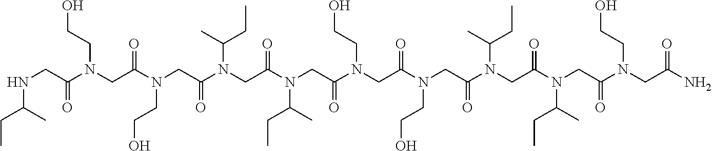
N(CC(N(CC(N(CC(N(CC(N(CC(N(CC(N(CC(N(CC(N(CC(N(CC(N)=O)CCO)=O)C(CC)C)=O)C(C)CC)=O)CCO)=O)CCO)=O)C(CC)C)=O)C(C)CC)=O)CCO)=O)CCO)=O)C(CC)C
